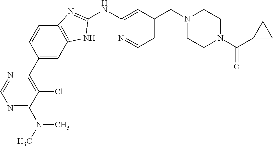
C1=CC(C2=C(Cl)C(N(C)C)=NC=N2)=CC2=C1N=C(NC1=CC(CN3CCN(C(C4CC4)=O)CC3)=CC=N1)N2
